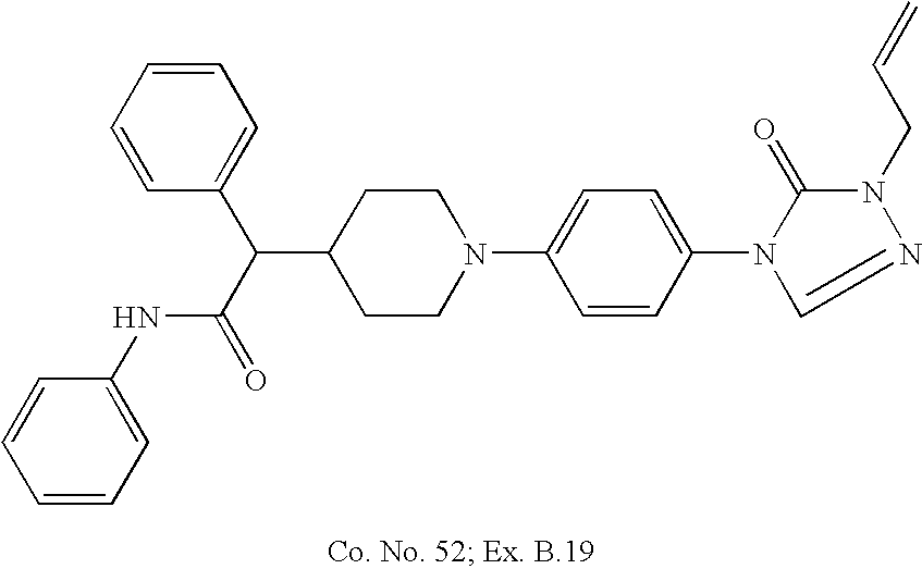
C1(C(C(=O)NC2=CC=CC=C2)C2=CC=CC=C2)CCN(C2=CC=C(N3C(=O)N(CC=C)N=C3)C=C2)CC1
